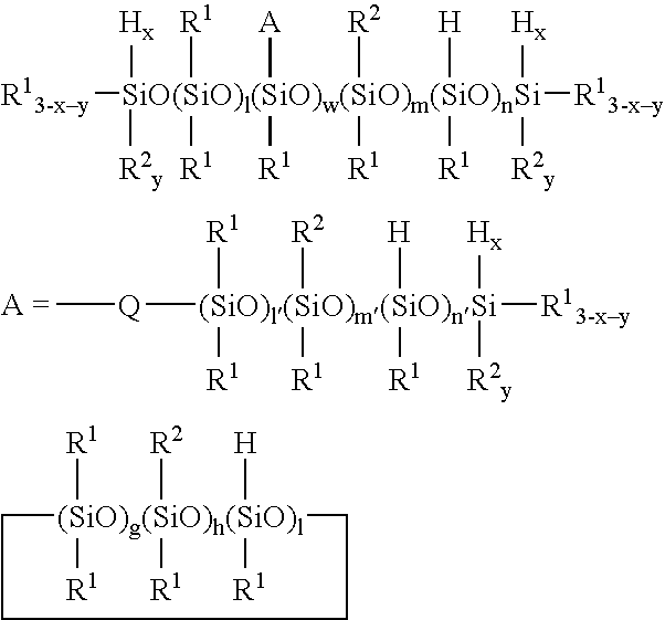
[(SiO)g(SiO)h(SiO)l]1([R1])([R1])([R2])([R1])([H])([R1])CCCC1.[Q](C)[(SiO)l(SiO)m(SiO)nSi]([H])([R2])([R1])([R1])([R1])([Hx])([R2y])([R1])[R13-xy].[R13-xy][SiO(SiO)l(SiO)w(SiO)m(SiO)nSi]([Hx])([R1])([A])([R2])([H])([R1])([R1])([R1])([R13-xy])([Hx])([R2y])([R1])[R2y]
